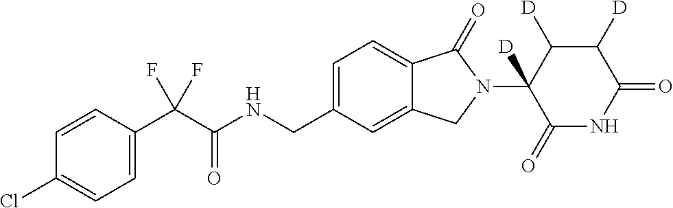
C1=CC(C(C(NCC2=CC=C3C(=C2)CN(C2([D])C(=O)NC(=O)C([D])C2[D])C3=O)=O)(F)F)=CC=C1Cl
